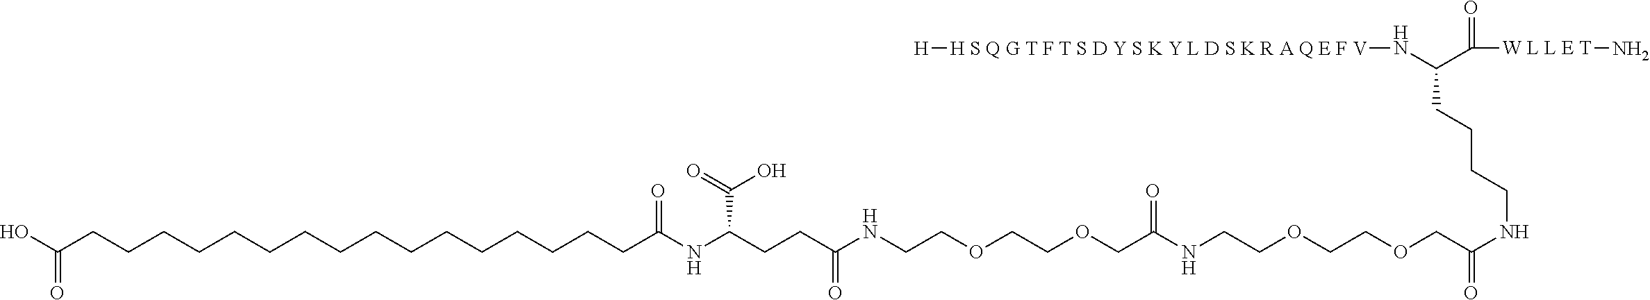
C(NC(COCCOCCNC(COCCOCCNC(CCC(NC(CCCCCCCCCCCCCCCCC(O)=O)=O)C(O)=O)=O)=O)=O)CCCC(N[H S Q G T F T S D Y S K Y L D S K R A Q E F V][H])C([W L L E T]N)=O
